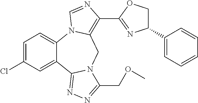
C1=C(Cl)C=C2C(=C1)N1C(=C(C3=NC(C4=CC=CC=C4)CO3)N=C1)CN1C2=NN=C1COC
